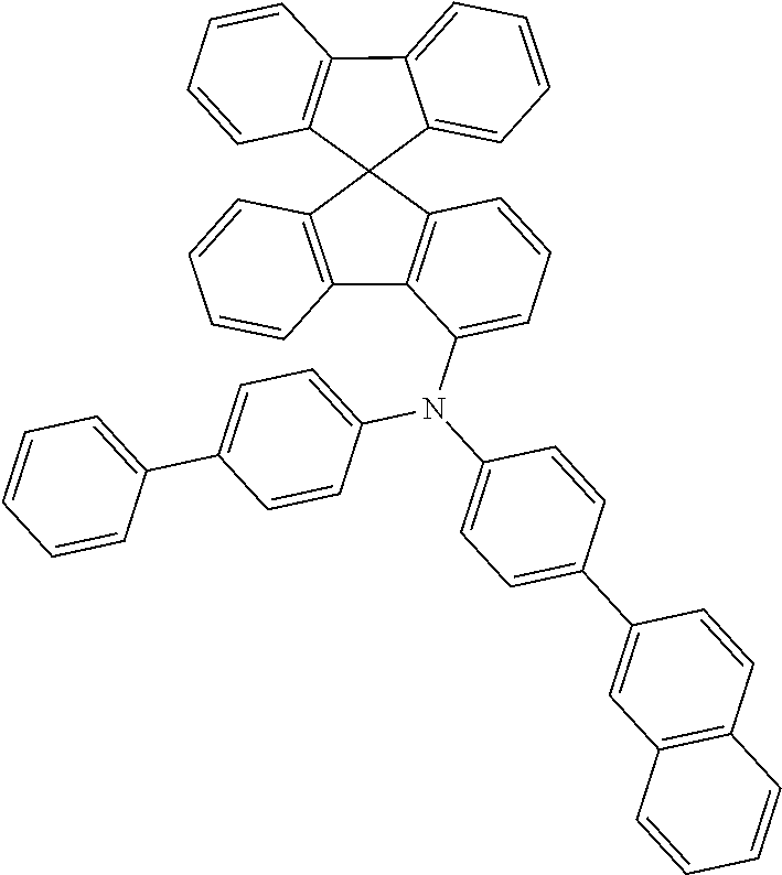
C12=CC=CC=C1C1(C3=C2C=CC=C3)C2=C(C3=C1C=CC=C3N(C1=CC=C(C3=CC=CC=C3)C=C1)C1=CC=C(C3=CC4=C(C=C3)C=CC=C4)C=C1)C=CC=C2
